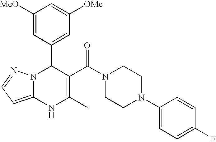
C1([MeO])=CC(C2N3C(=CC=N3)NC(C)=C2C(N2CCN(C3=CC=C(F)C=C3)CC2)=O)=CC([OMe])=C1
